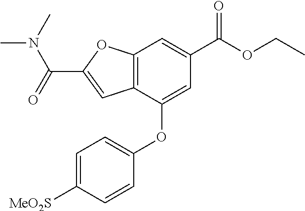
C12=C(C(OC3=CC=C([MeO2S])C=C3)=CC(C(OCC)=O)=C1)C=C(C(N(C)C)=O)O2
